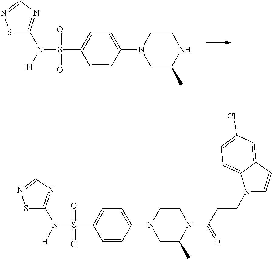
C1(N2CC(C)NCC2)=CC=C(S(N([H])C2=NC=NS2)(=O)=O)C=C1.C1(N2CC(C)N(C(CCN3C4=CC=C(Cl)C=C4C=C3)=O)CC2)=CC=C(S(N([H])C2=NC=NS2)(=O)=O)C=C1
